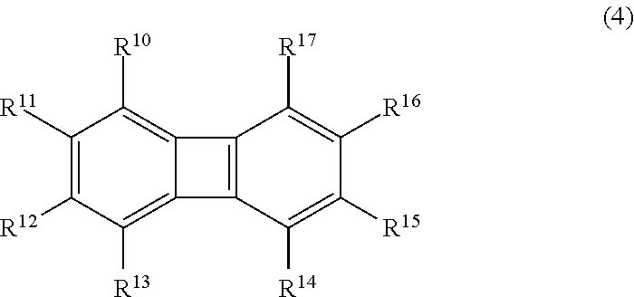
C1([R11])=C([R12])C([R13])=C2C(=C1[R10])C1=C2C([R14])=C([R15])C([R16])=C1[R17]
